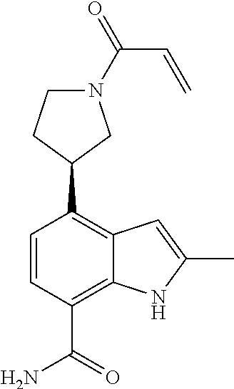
C1(C2CCN(C(=O)C=C)C2)=C2C(=C(C(N)=O)C=C1)NC(C)=C2
